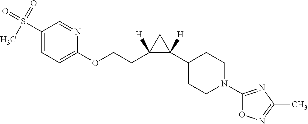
C1(S(=O)(=O)C)=CC=C(OCCC2([H])C([H])(C3CCN(C4=NC(C)=NO4)CC3)C2)N=C1
